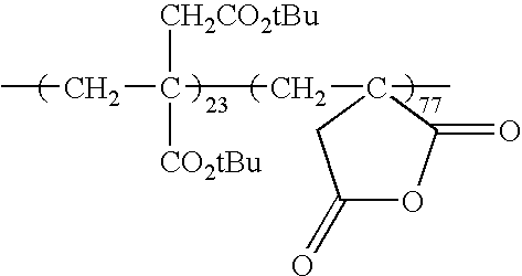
C(C([CO2tBu])(CC1(C)C(=O)OC(=O)C1)[CH2CO2tBu])C
